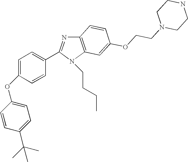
C12=C(N(CCCC)C(C3=CC=C(OC4=CC=C(C(C)(C)C)C=C4)C=C3)=N1)C=C(OCCN1CCNCC1)C=C2
